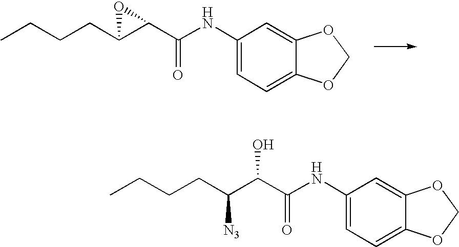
CCCCC1C(C(=O)NC2=CC=C3C(=C2)OCO3)O1.CCCCC(C(C(=O)NC1=CC=C2C(=C1)OCO2)O)[N3]
